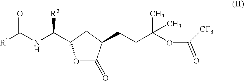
[R1]C(NC([R2])C1OC(=O)C(CCC(OC([CF3])=O)(C)C)C1)=O
